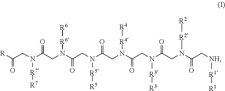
[R]C(CN(C(CN(C(CN(C(CN(C(=O)CN(C(CN(C(C[NH][R1][R1])=O)[R2][R2])=O)[R3][R3])[R4][R4])=O)[R5][R5])=O)[R6][R6])=O)[R7][R7])=O
